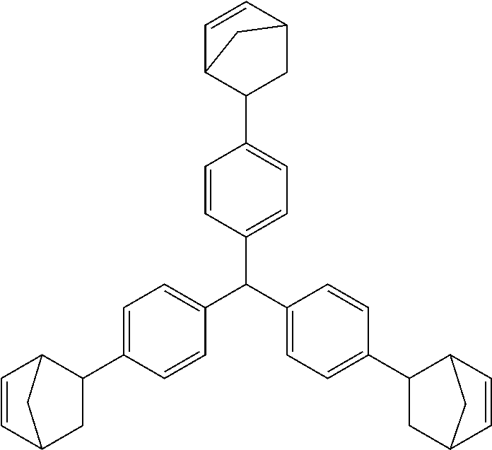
C1=CC2CC(C3=CC=C(C(C4=CC=C(C5CC6C=CC5C6)C=C4)C4=CC=C(C5C6C=CC(C5)C6)C=C4)C=C3)C1C2
